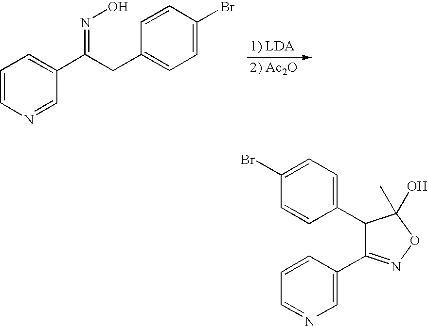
C1=C(Br)C=CC(CC(C2=CC=CN=C2)=NO)=C1.C1(C2=CN=CC=C2)=NOC(C)(O)C1C1=CC=C(Br)C=C1
